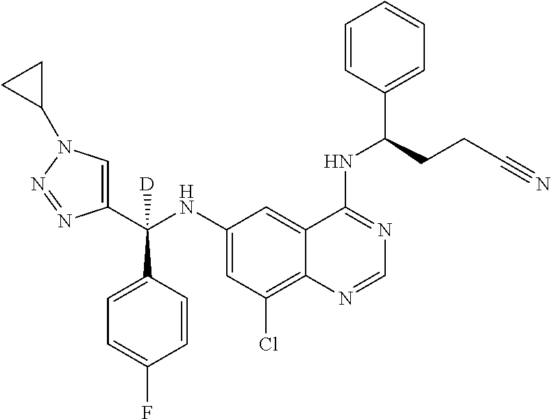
C1(C(NC2=CC(Cl)=C3C(=C2)C(NC(C2=CC=CC=C2)CCC#N)=NC=N3)(C2=CC=C(F)C=C2)[D])=CN(C2CC2)N=N1
